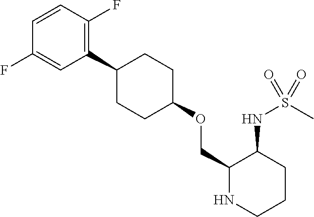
C1(C2=C(F)C=CC(F)=C2)CCC(OCC2NCCCC2NS(C)(=O)=O)CC1
